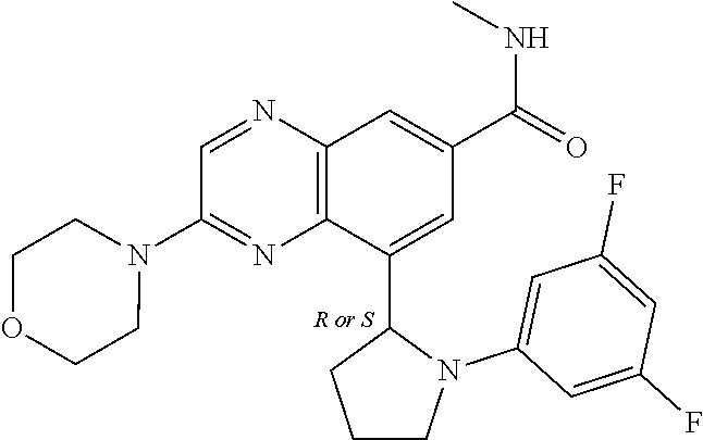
C1=NC2=C(N=C1N1CCOCC1)C(C1CCCN1C1=CC(F)=CC(F)=C1)=CC(C(=O)NC)=C2
